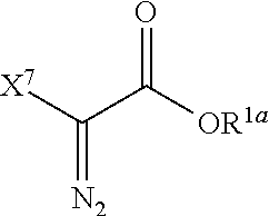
[N2]=C(C(=O)[OR1a])[X7]
